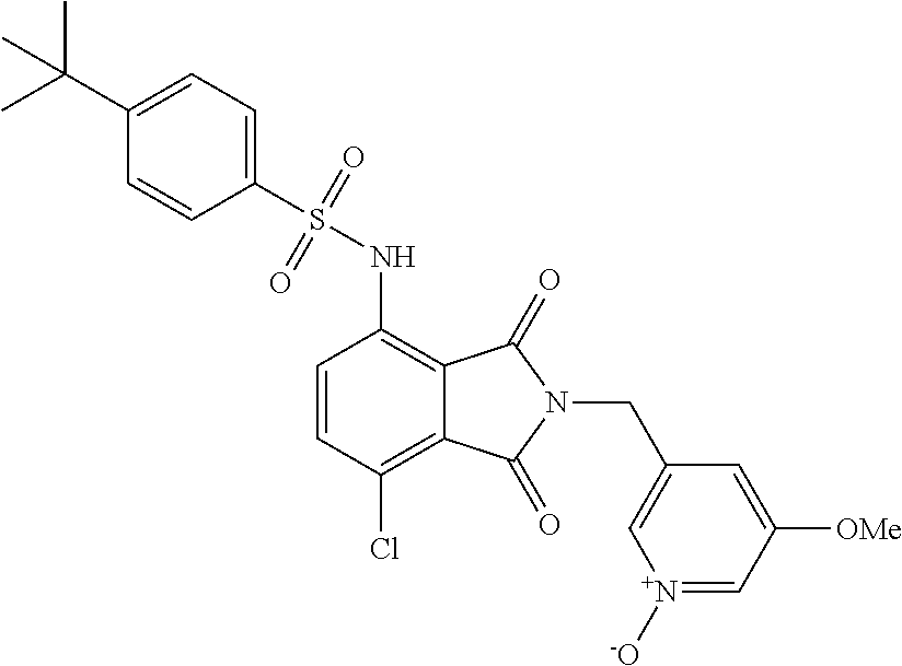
C1(S(NC2=C3C(=C(Cl)C=C2)C(=O)N(CC2=C[N+]([-O])=CC([OMe])=C2)C3=O)(=O)=O)=CC=C(C(C)(C)C)C=C1
